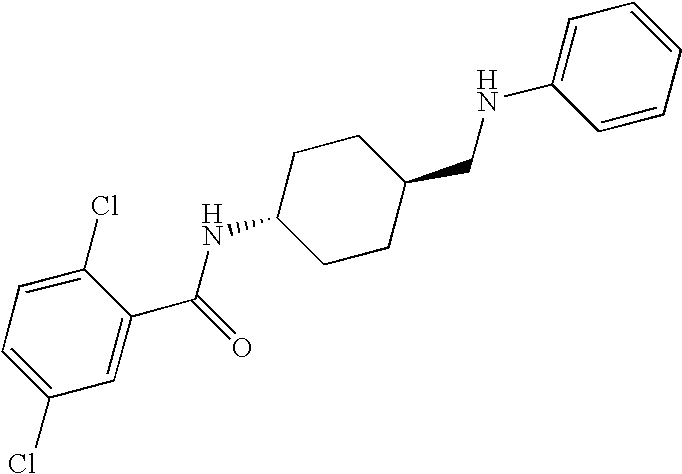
C1(Cl)=CC=C(Cl)C=C1C(=O)NC1CCC(CNC2=CC=CC=C2)CC1
